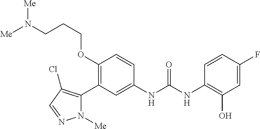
C1(OCCCN([Me])[Me])=C(C2=C(Cl)C=NN2[Me])C=C(NC(=O)NC2=C(O)C=C(F)C=C2)C=C1
